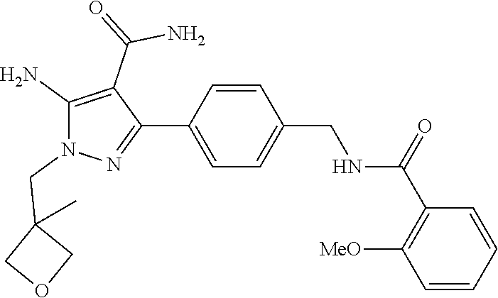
C1=CC(C2=NN(CC3(C)COC3)C(N)=C2C(N)=O)=CC=C1CNC(C1=C([MeO])C=CC=C1)=O
